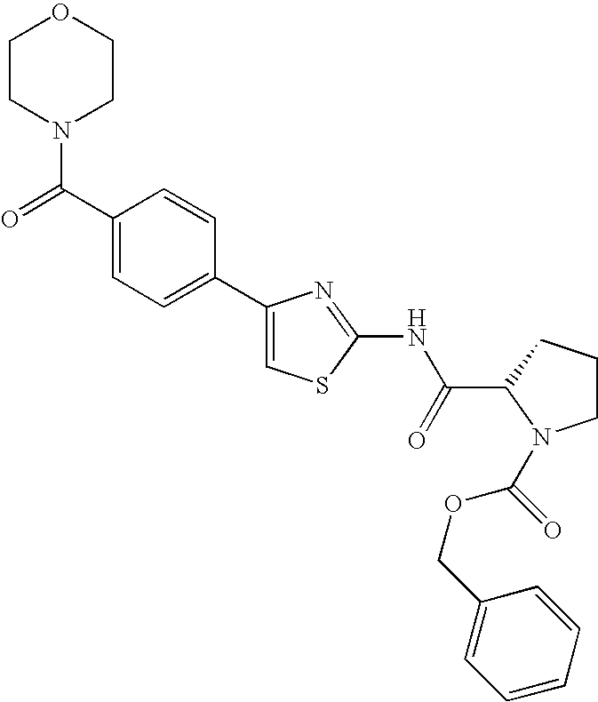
C1(C2=CC=C(C(=O)N3CCOCC3)C=C2)=CSC(NC(C2N(C(OCC3=CC=CC=C3)=O)CCC2)=O)=N1
